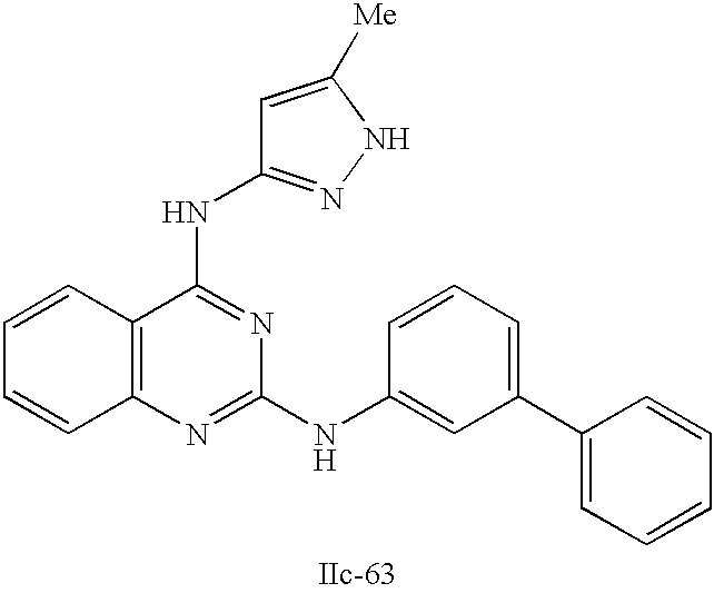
C12=C(N=C(NC3=CC(C4=CC=CC=C4)=CC=C3)N=C1NC1=NNC([Me])=C1)C=CC=C2
